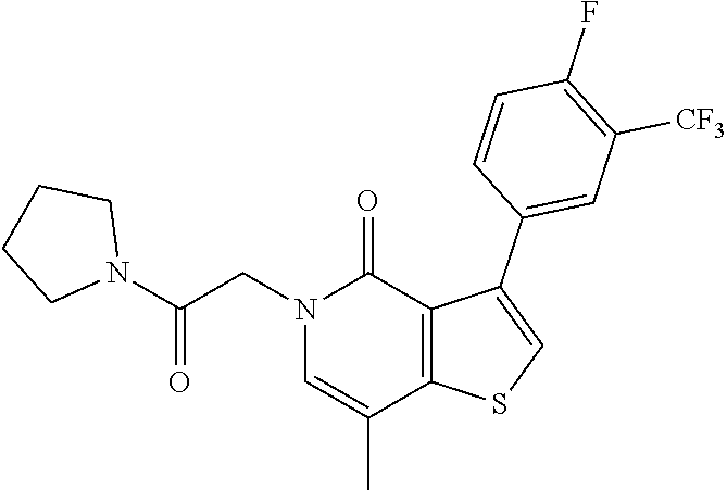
C1=C(C2=CSC3=C2C(=O)N(CC(N2CCCC2)=O)C=C3C)C=CC(F)=C1[CF3]
